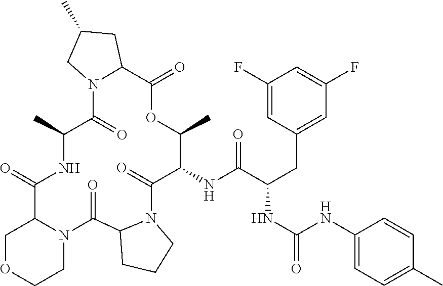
C1(NC(C(CC2=CC(F)=CC(F)=C2)NC(=O)NC2=CC=C(C)C=C2)=O)C(=O)N2C(C(=O)N3C(C(=O)NC(C)C(=O)N4C(C(=O)OC1C)CC(C)C4)COCC3)CCC2
